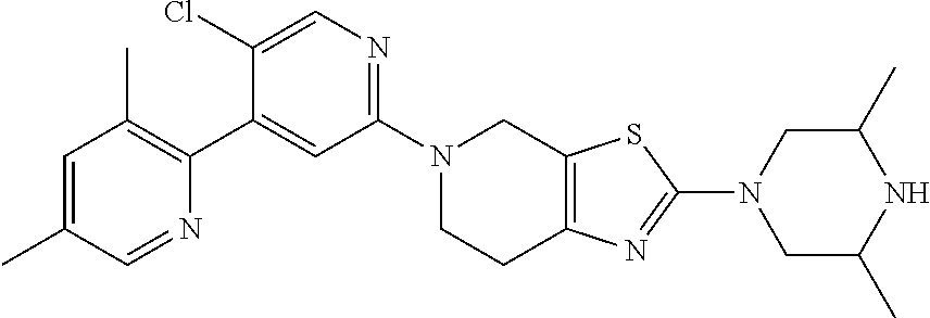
N1(C2=NC=C(Cl)C(C3=C(C)C=C(C)C=N3)=C2)CCC2=C(C1)SC(N1CC(C)NC(C)C1)=N2
